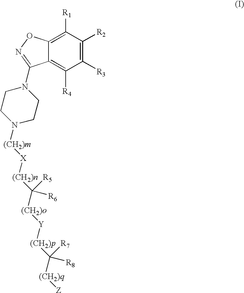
C1([R3])=C([R2])C([R1])=C2C(=C1[R4])C(N1CCN([(CH2)m][X][(CH2)n]C([(CH2)o][Y][(CH2)p]C([(CH2)q][Z])([R7])[R8])([R5])[R6])CC1)=NO2
